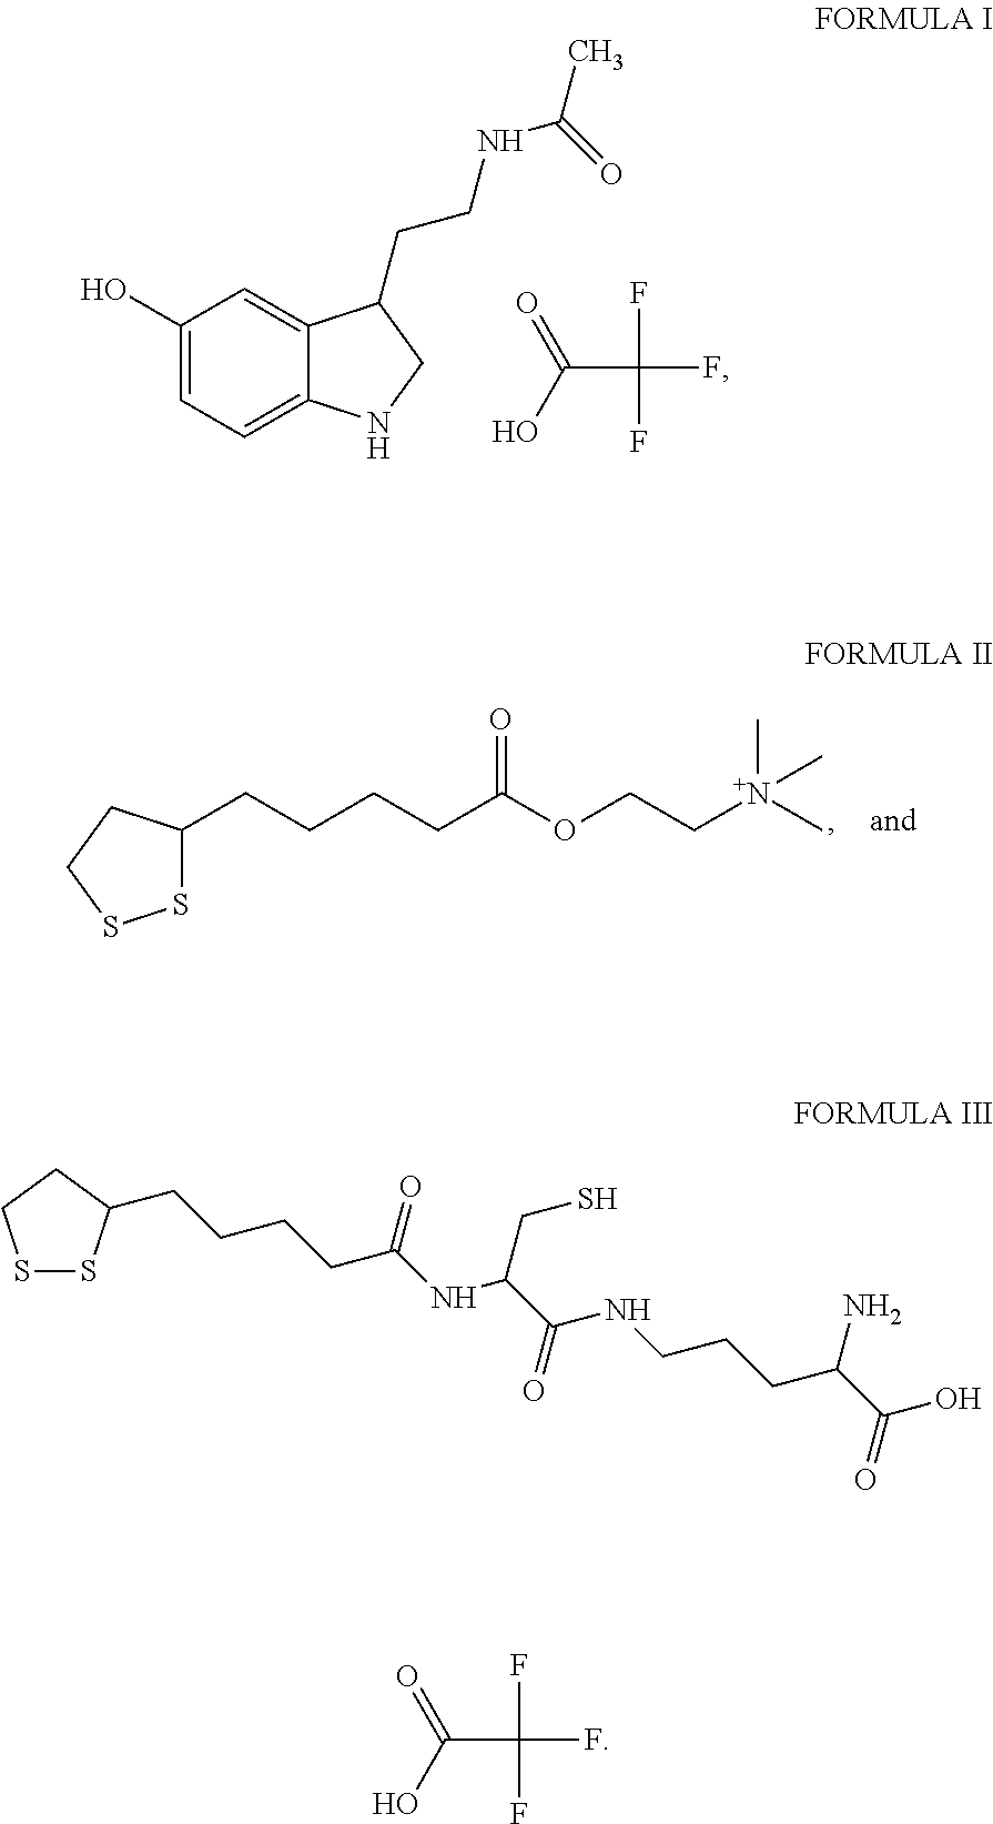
C1(O)=CC=C2C(=C1)C(CCNC(C)=O)CN2.O=C(O)C(F)(F)F.S1C(CCCCC(OCC[N+](C)(C)C)=O)CCS1.S1SC(CCCCC(NC(C(NCCCC(C(O)=O)N)=O)CS)=O)CC1.O=C(O)C(F)(F)F
